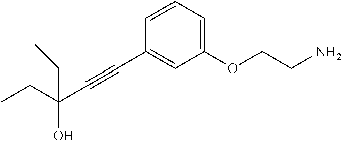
C(#CC1=CC(OCCN)=CC=C1)C(CC)(CC)O
